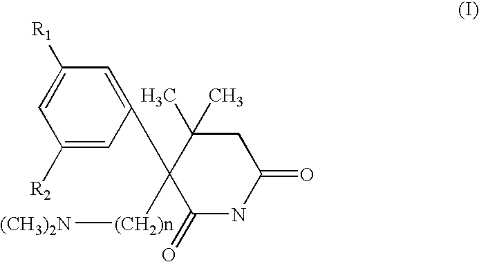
C1=C([R1])C=C(C2(C)C(=O)NC(=O)CC2(C)C)C=C1[R2].[(CH3)2N][(CH2)n]
